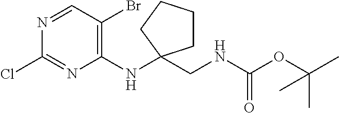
C1(NC2(CNC(=O)OC(C)(C)C)CCCC2)=C(Br)C=NC(Cl)=N1
